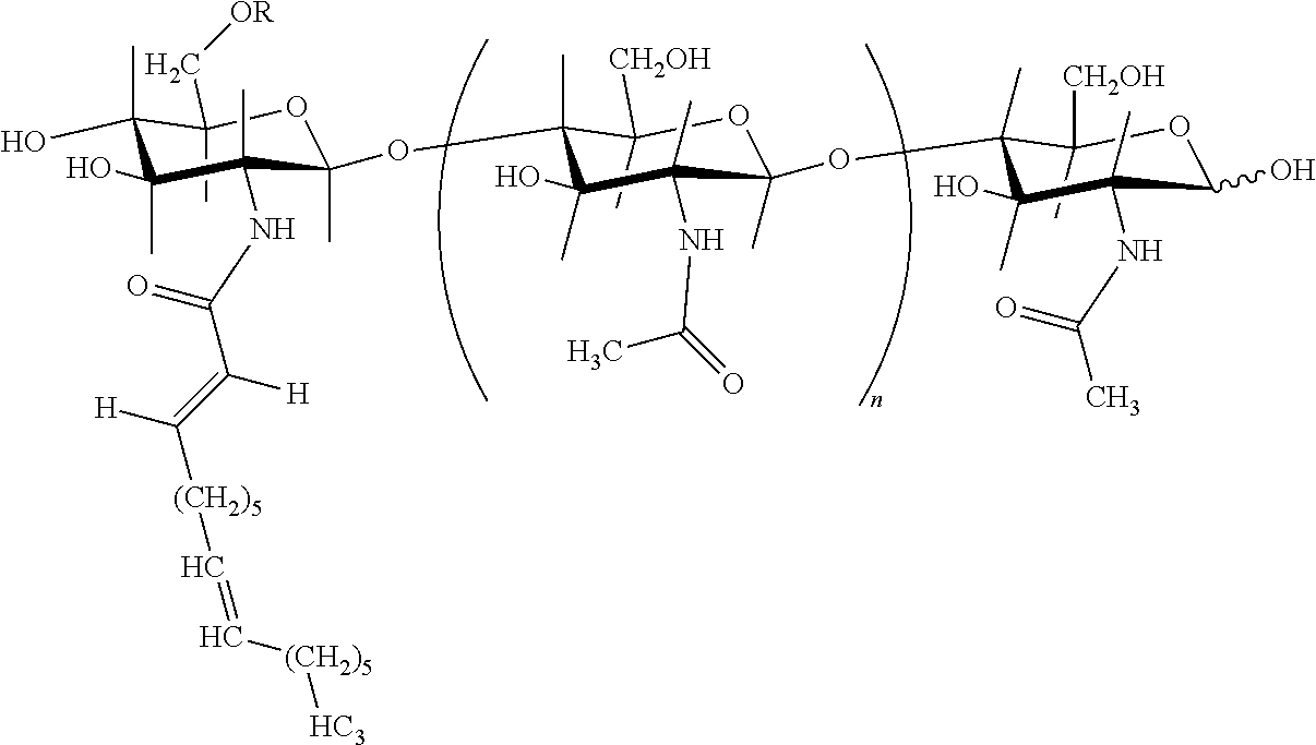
C1(C)(OC2(C)C(O)(C)C(NC(=O)C)(C)C(C)(OC3(C)C(O)(C)C(C)(NC(C)=O)C(O)OC3([CH2OH])C)OC2([CH2OH])C)C(NC(C(=C([H])[(CH2)5]C=C[(CH2)5][HC3])[H])=O)(C)C(O)(C)C(C)(O)C(C[OR])(C)O1
